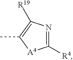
C1([R4])=NC([R19])=C(C)[A4]1
